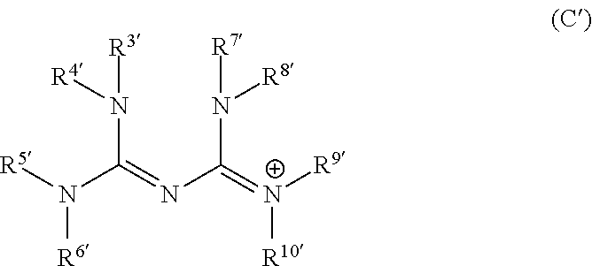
[R3]N(C(=NC(N([R7])[R8])=[N+]([R9])[R10])N([R5])[R6])[R4]
